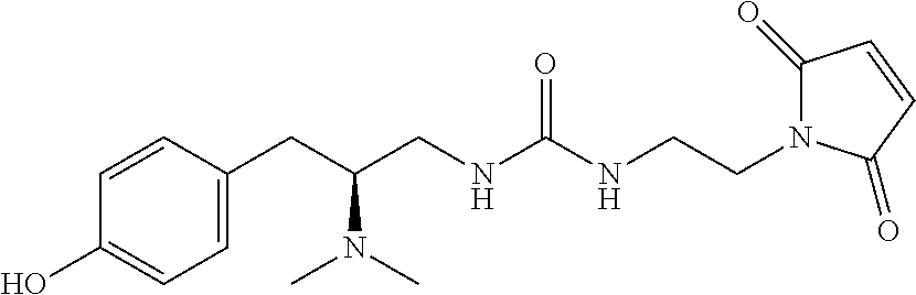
C1(CC(CNC(NCCN2C(=O)C=CC2=O)=O)N(C)C)=CC=C(O)C=C1
